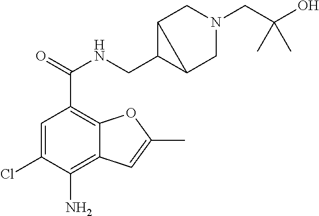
C1=C(Cl)C(N)=C2C(=C1C(=O)NCC1C3CN(CC(O)(C)C)CC13)OC(C)=C2
